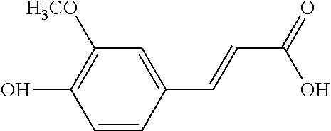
C1=CC(C=CC(=O)O)=CC([H3CO])=C1O
